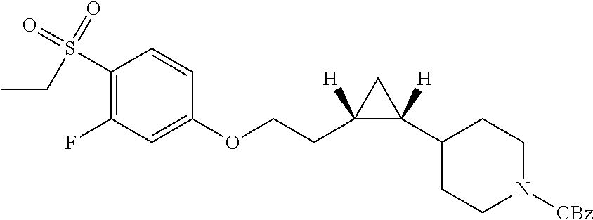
C1(S(=O)(CC)=O)=C(F)C=C(OCCC2([H])C([H])(C3CCN([CBz])CC3)C2)C=C1
